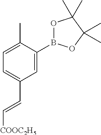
C1=C(B2OC(C)(C)C(C)(C)O2)C(C)=CC=C1C=C[COOC2H5]
